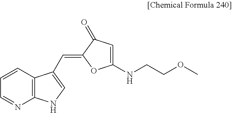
C12=C(C=CC=N1)C(C=C1OC(NCCOC)=CC1=O)=CN2
